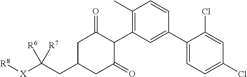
C1(C)=C(C2C(=O)CC(CC([X][R8])([R6])[R7])CC2=O)C=C(C2=CC=C(Cl)C=C2Cl)C=C1
